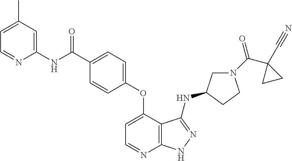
C1(NC(C2=CC=C(OC3=CC=NC4=C3C(NC3CN(C(C5(C#N)CC5)=O)CC3)=NN4)C=C2)=O)=CC(C)=CC=N1
